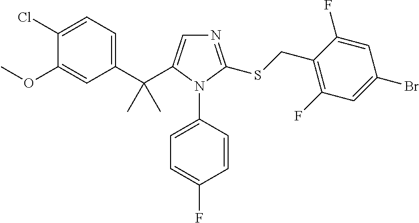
C(C1=CN=C(SCC2=C(F)C=C(Br)C=C2F)N1C1=CC=C(F)C=C1)(C1=CC=C(Cl)C(OC)=C1)(C)C
